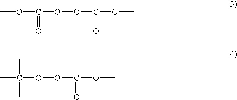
O(C(OOC(OC)=O)=O)C.CC(OOC(OC)=O)(C)C
